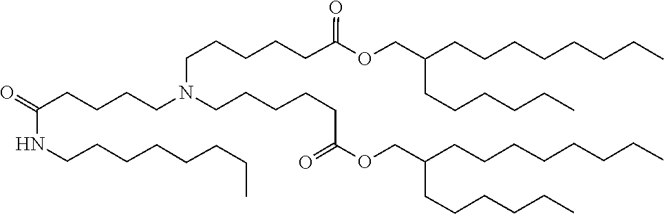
C(CCN(CCCCC(=O)NCCCCCCCC)CCCCCC(=O)OCC(CCCCCC)CCCCCCCC)CCC(=O)OCC(CCCCCC)CCCCCCCC
